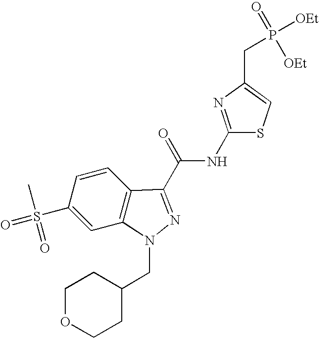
C1=CC(S(=O)(C)=O)=CC2=C1C(C(NC1=NC(CP([OEt])(=O)[OEt])=CS1)=O)=NN2CC1CCOCC1
